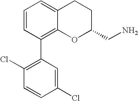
C1=CC(C2=C(Cl)C=CC(Cl)=C2)=C2C(=C1)CCC(CN)O2
